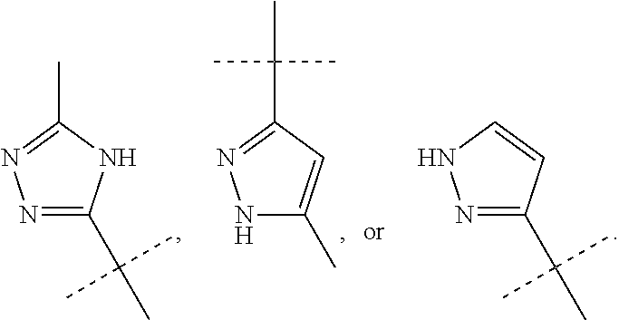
N1=C(C(C)(C)C)NC(C)=N1.N1C(C)=CC(C(C)(C)C)=N1.N1=C(C(C)(C)C)C=CN1
